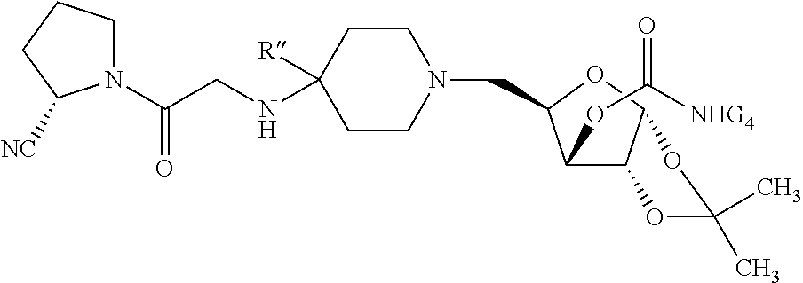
C1(OC([NHG4])=O)C2C(OC1CN1CCC(NCC(=O)N3CCCC3[NC])([R])CC1)OC(C)(C)O2
